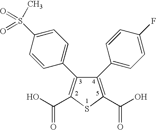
C1(C(O)=O)=C(C2=CC=C(S(C)(=O)=O)C=C2)C(C2=CC=C(F)C=C2)=C(C(O)=O)S1
